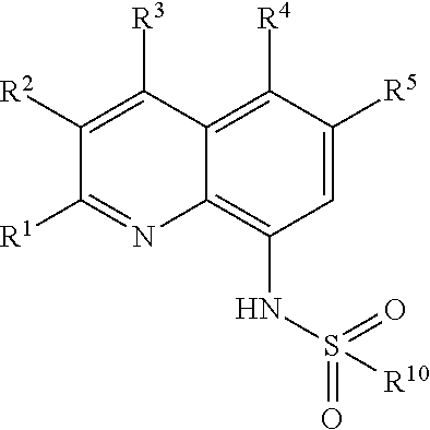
C1([R2])=C([R3])C2=C([R4])C([R5])=CC(NS(=O)(=O)[R10])=C2N=C1[R1]
